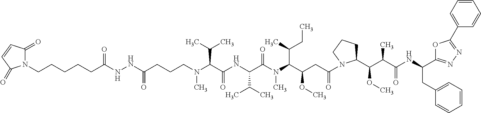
N1(CCCCCC(NNC(CCCN(C(C(NC(C(N(C(C(OC)CC(=O)N2CCCC2C(C(C(NC(CC2=CC=CC=C2)C2=NN=C(C3=CC=CC=C3)O2)=O)C)OC)C(CC)C)C)=O)C(C)C)=O)C(C)C)C)=O)=O)C(=O)C=CC1=O
